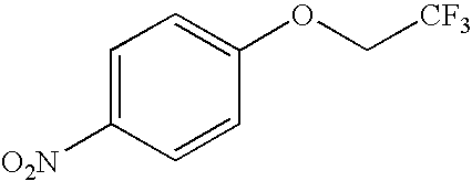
C1=C([O2N])C=CC(OC[CF3])=C1
